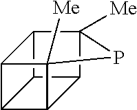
C12([Me])C3C4C5C(C14)C([Me])(C53)P2
